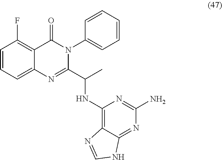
C1=CC=C2C(=C1F)C(=O)N(C1=CC=CC=C1)C(C(NC1=C3C(=NC(N)=N1)NC=N3)C)=N2
